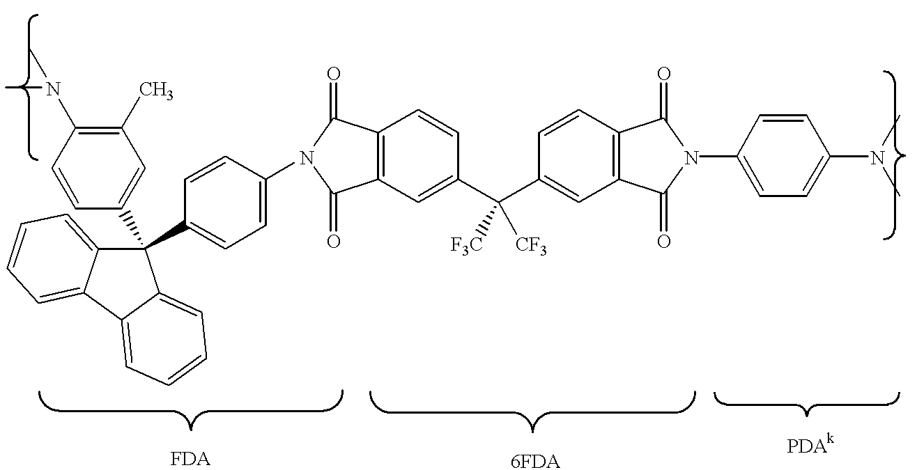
C1(C)=C(N(C)C)C=CC(C2(C3=CC=C(N4C(=O)C5=C(C4=O)C=C(C(C4=CC6=C(C=C4)C(=O)N(C4=CC=C(N(C)C)C=C4)C6=O)([F3C])[CF3])C=C5)C=C3)C3=CC=CC=C3C3=CC=CC=C32)=C1
